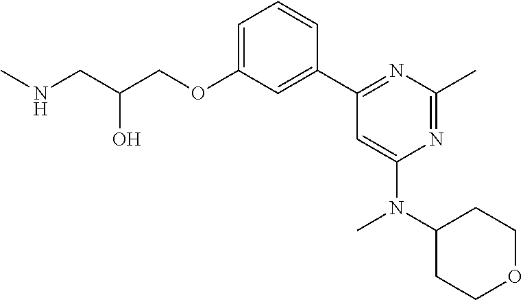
C1=C(OCC(CNC)O)C=C(C2=NC(C)=NC(N(C3CCOCC3)C)=C2)C=C1
